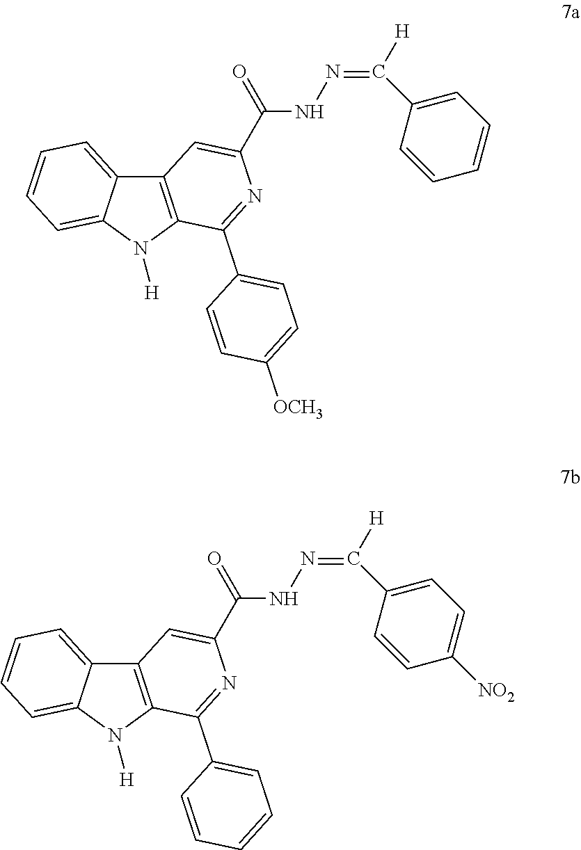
C12=C(N([H])C3=CC=CC=C13)C(C1=CC=C([OCH3])C=C1)=NC(C(NN=C([H])C1=CC=CC=C1)=O)=C2.C12=C(N([H])C3=CC=CC=C13)C(C1=CC=CC=C1)=NC(C(NN=C([H])C1=CC=C([NO2])C=C1)=O)=C2
